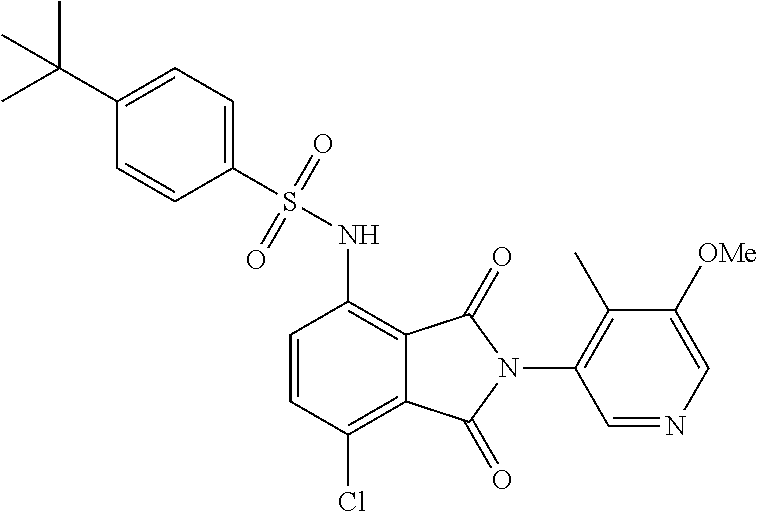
C1=CC(Cl)=C2C(=C1NS(=O)(=O)C1=CC=C(C(C)(C)C)C=C1)C(=O)N(C1=C(C)C([OMe])=CN=C1)C2=O
